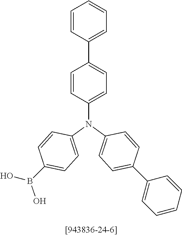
C1=C(N(C2=CC=C(C3=CC=CC=C3)C=C2)C2=CC=C(C3=CC=CC=C3)C=C2)C=CC(B(O)O)=C1
